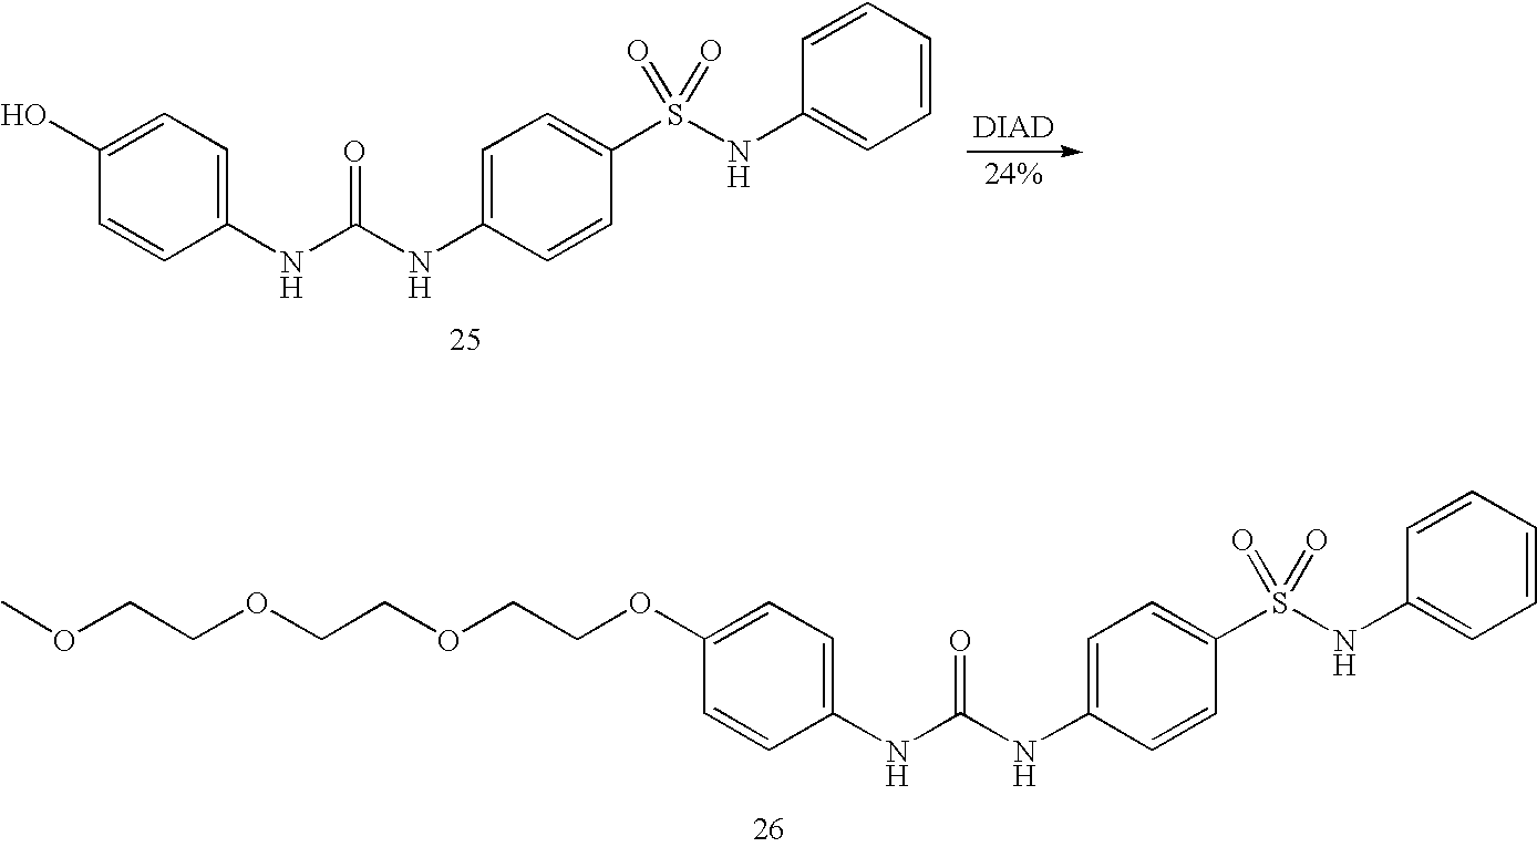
C1(NC(NC2=CC=C(S(NC3=CC=CC=C3)(=O)=O)C=C2)=O)=CC=C(O)C=C1.C1(NC(NC2=CC=C(S(NC3=CC=CC=C3)(=O)=O)C=C2)=O)=CC=C(OCCOCCOCCOC)C=C1
